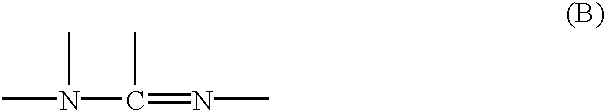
CN(C)C(C)=NC
